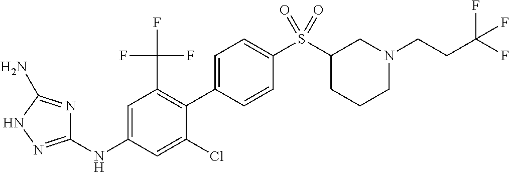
C1(NC2=CC(C(F)(F)F)=C(C3=CC=C(S(C4CCCN(CCC(F)(F)F)C4)(=O)=O)C=C3)C(Cl)=C2)=NNC(N)=N1
